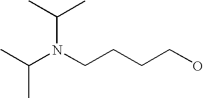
N(CCCCO)(C(C)C)C(C)C
